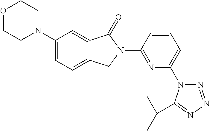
C1(N2CCOCC2)=CC=C2C(=C1)C(=O)N(C1=NC(N3N=NN=C3C(C)C)=CC=C1)C2
